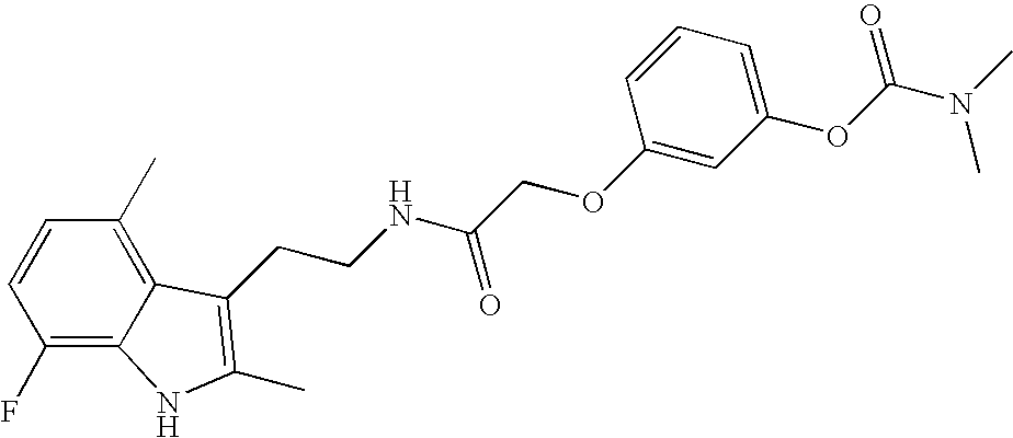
C1(F)=C2C(=C(C)C=C1)C(CCNC(COC1=CC(OC(N(C)C)=O)=CC=C1)=O)=C(C)N2
